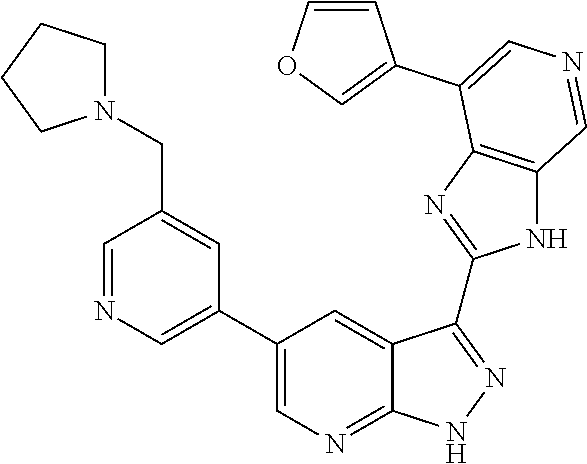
C1=NC=C(C2=CN=C3C(=C2)C(C2=NC4=C(N2)C=NC=C4C2=COC=C2)=NN3)C=C1CN1CCCC1
